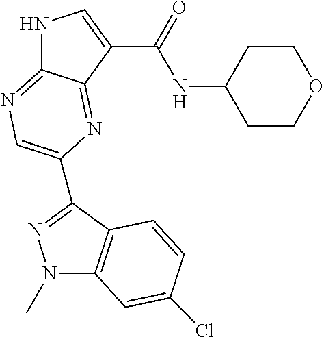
N1C2=NC=C(C3=NN(C)C4=C3C=CC(Cl)=C4)N=C2C(C(=O)NC2CCOCC2)=C1
